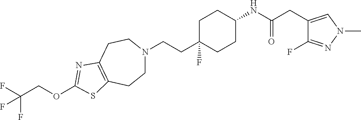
C1N(CCC2(F)CCC(NC(CC3=CN(C)N=C3F)=O)CC2)CCC2=C(C1)SC(OCC(F)(F)F)=N2
